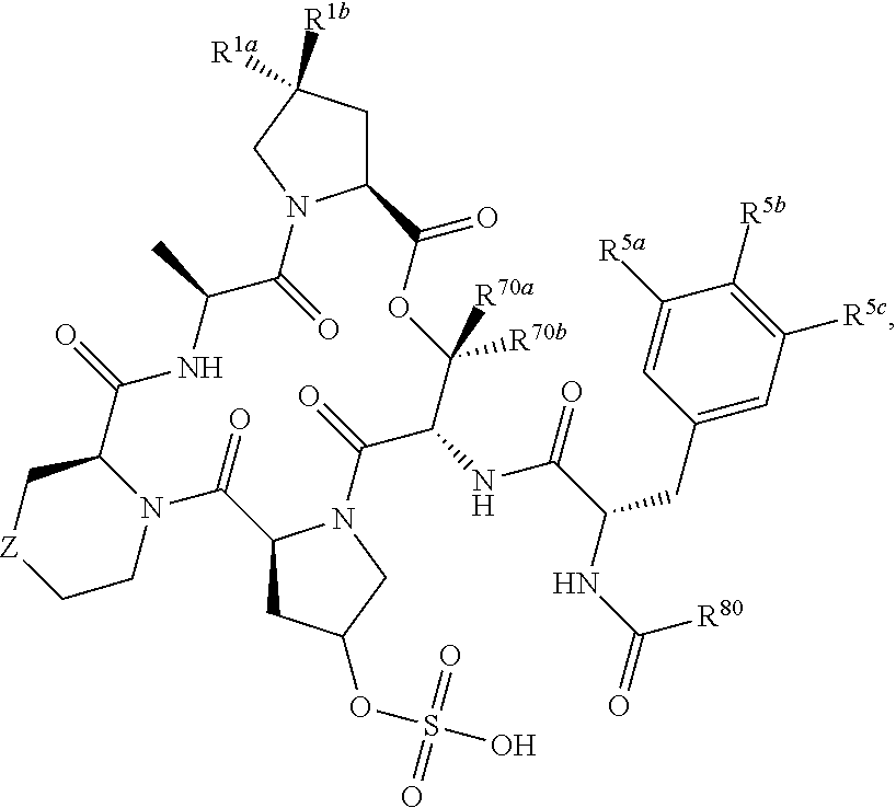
C12CC([R1a])([R1b])CN1C(=O)C(C)NC(=O)C1N(CC[Z]C1)C(=O)C1CC(OS(O)(=O)=O)CN1C(=O)C(NC(C(NC(=O)[R80])CC1=CC([R5c])=C([R5b])C([R5a])=C1)=O)C([R70b])([R70a])OC2=O
